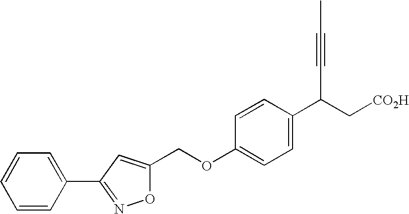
C(OC1=CC=C(C(C#CC)C[CO2H])C=C1)C1=CC(C2=CC=CC=C2)=NO1
